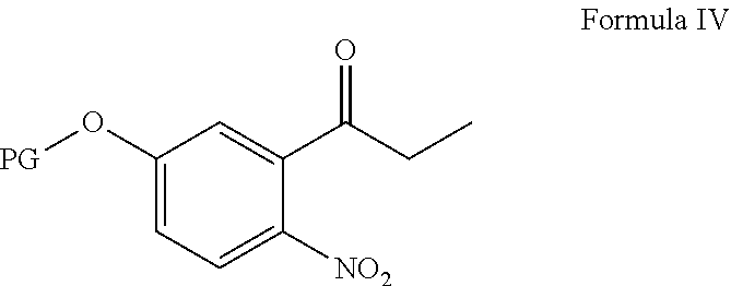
C1(O[PG])=CC=C([NO2])C(C(=O)CC)=C1
